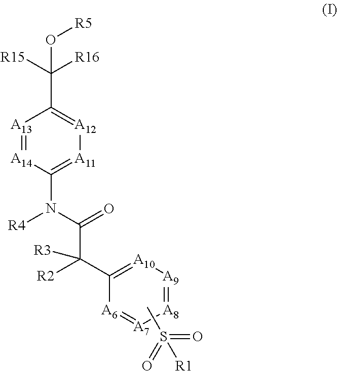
[A13]1=[A14]C(N([R4])C(C([R2])(C2=[A10][A9]=[A8][A7]=[A6]2)[R3])=O)=[A11][A12]=C1C([R15])([R16])O[R5].CS(=O)(=O)[R1]
